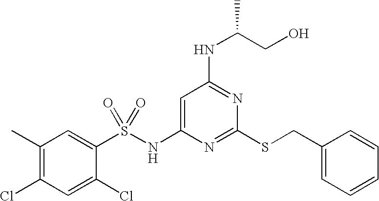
C1=C(NS(C2=CC(C)=C(Cl)C=C2Cl)(=O)=O)N=C(SCC2=CC=CC=C2)N=C1NC(CO)C
